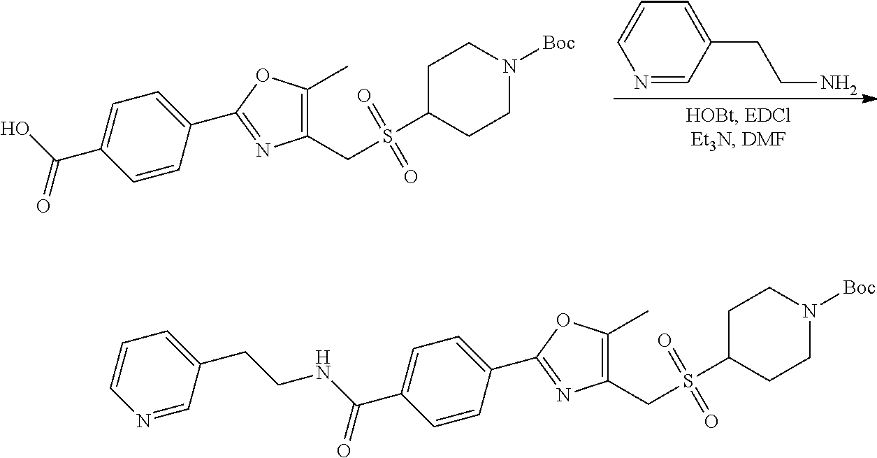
N1=CC(CCN)=CC=C1.C1(CS(C2CCN([Boc])CC2)(=O)=O)=C(C)OC(C2=CC=C(C(O)=O)C=C2)=N1.C1(CS(C2CCN([Boc])CC2)(=O)=O)=C(C)OC(C2=CC=C(C(NCCC3=CC=CN=C3)=O)C=C2)=N1
